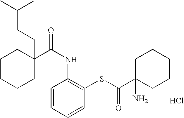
C1CCCC(C(NC2=C(SC(C3(N)CCCCC3)=O)C=CC=C2)=O)(CCC(C)C)C1.Cl
